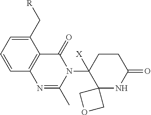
C1=C(C[R])C2=C(C=C1)N=C(C)N(C1([X])C3(NC(=O)CC1)COC3)C2=O
